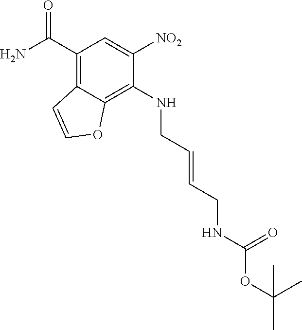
C1([NO2])=CC(C(N)=O)=C2C(=C1NCC=CCNC(OC(C)(C)C)=O)OC=C2
